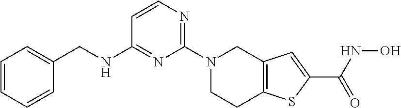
N1(C2=NC=CC(NCC3=CC=CC=C3)=N2)CCC2=C(C1)C=C(C(NO)=O)S2
